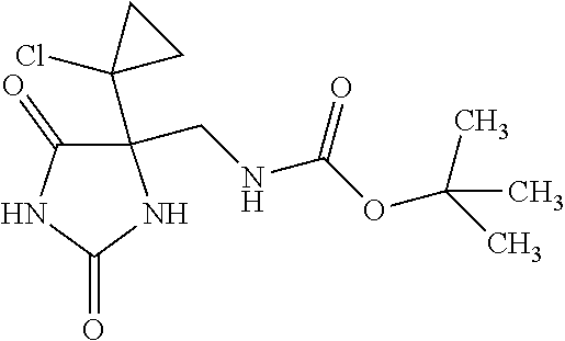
N1C(C2(Cl)CC2)(CNC(OC(C)(C)C)=O)C(=O)NC1=O
